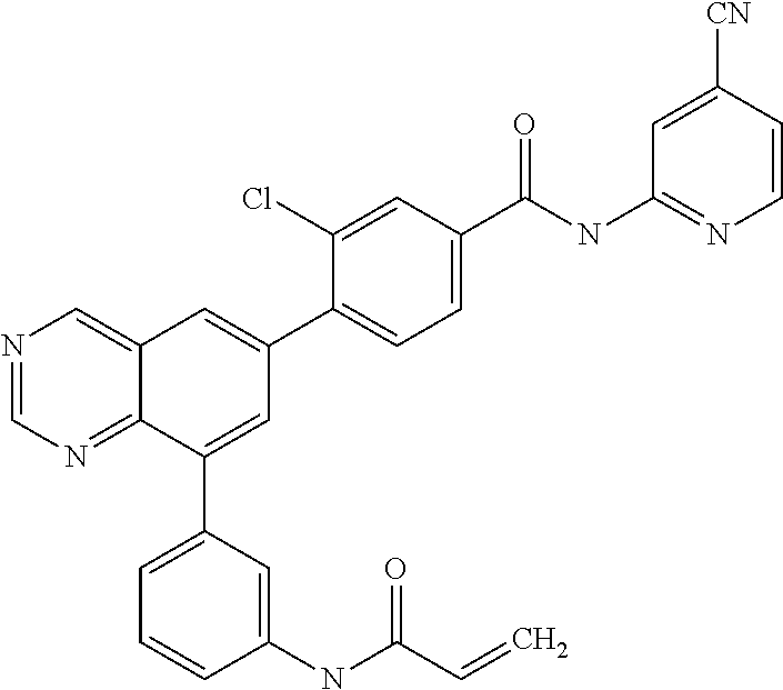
C1(C(NC2=NC=CC([CN])=C2)=O)=CC=C(C2=CC3=CN=CN=C3C(C3=CC=CC(NC(C=C)=O)=C3)=C2)C(Cl)=C1
